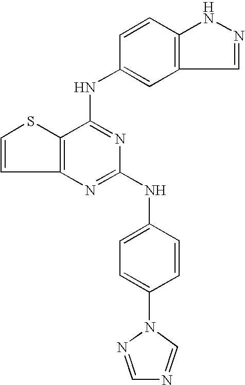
C12=C(C(NC3=CC4=C(C=C3)NN=C4)=NC(NC3=CC=C(N4N=CN=C4)C=C3)=N1)SC=C2
